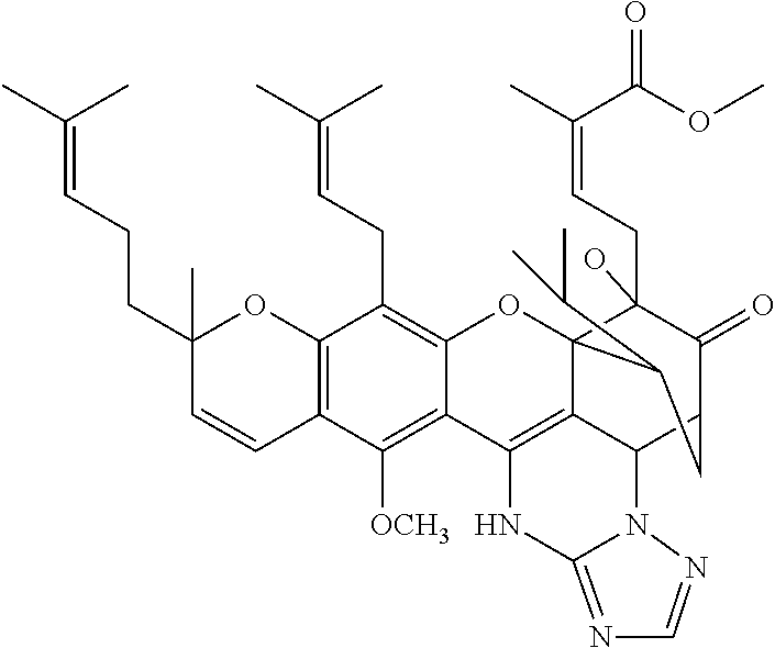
C12=C(C=CC(CCC=C(C)C)(C)O1)C([OCH3])=C1C(=C2CC=C(C)C)OC23C(CC=C(C)C(OC)=O)(O)C(=O)C(CC2C(C)C)C2C3=C1NC1=NC=NN21
